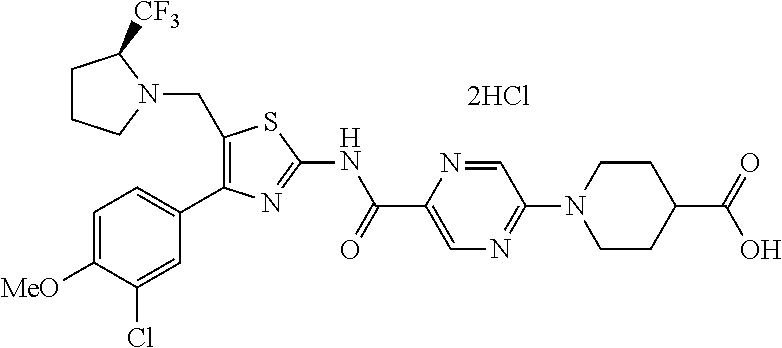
C1=C([MeO])C(Cl)=CC(C2=C(CN3C([CF3])CCC3)SC(NC(C3=CN=C(N4CCC(C(=O)O)CC4)C=N3)=O)=N2)=C1.[2HCl]
